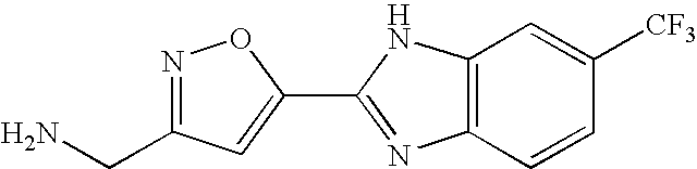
N1=C(CN)C=C(C2=NC3=C(N2)C=C([CF3])C=C3)O1
